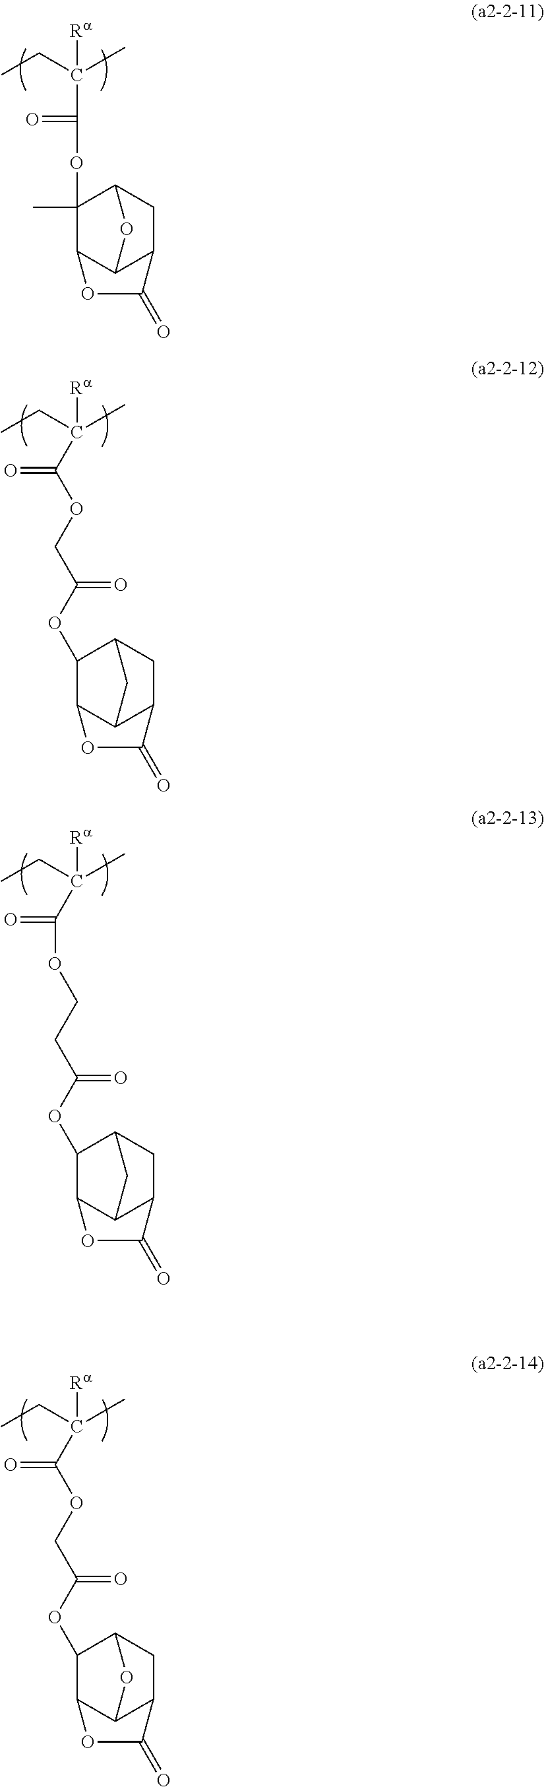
O(C(C(CC)(C)[Ra])=O)C1(C)C2C3C(CC1O3)C(=O)O2.C(CC)(C)([Ra])C(OCC(OC1C2C3C(CC1C3)C(=O)O2)=O)=O.C(CC)(C)([Ra])C(=O)OCCC(OC1C2C3C(CC1C3)C(=O)O2)=O.C(CC)(C)([Ra])C(OCC(OC1C2C3C(CC1O3)C(=O)O2)=O)=O
